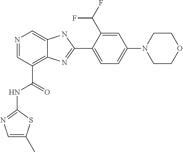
N1=CC(C(=O)NC2=NC=C(C)S2)=C2C(=C1)NC(C1=CC=C(N3CCOCC3)C=C1C(F)F)=N2
